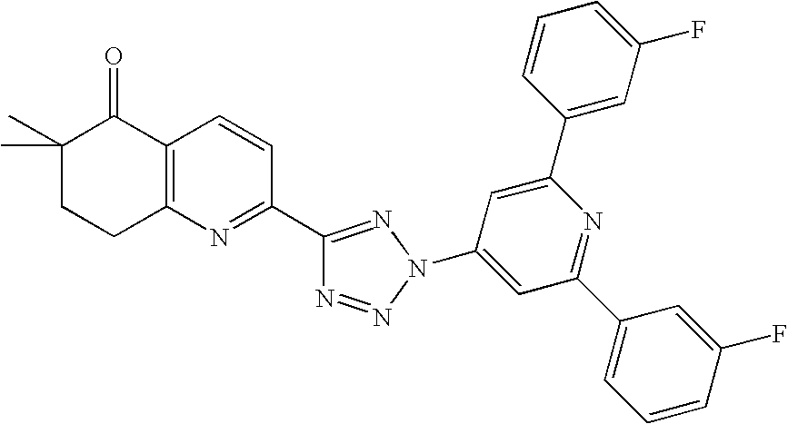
C1(C)(C)CCC2=C(C1=O)C=CC(C1=NN(C3=CC(C4=CC=CC(F)=C4)=NC(C4=CC(F)=CC=C4)=C3)N=N1)=N2
